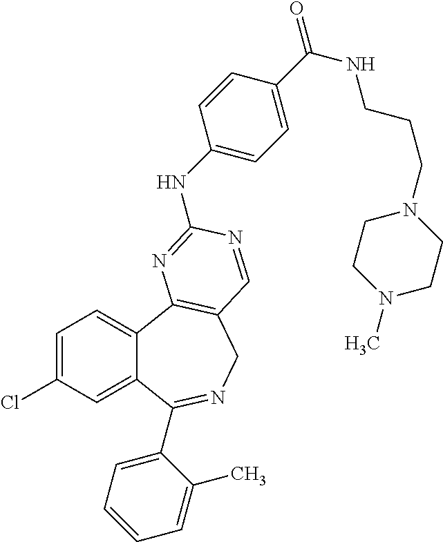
C1=C(Cl)C=C2C(=C1)C1=C(CN=C2C2=CC=CC=C2C)C=NC(NC2=CC=C(C(NCCCN3CCN(C)CC3)=O)C=C2)=N1
